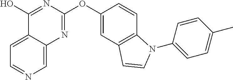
C1(O)=NC(OC2=CC3=C(C=C2)N(C2=CC=C(C)C=C2)C=C3)=NC2=CN=CC=C12
